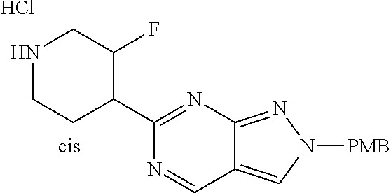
N1CCC(C2=NC3=NN([PMB])C=C3C=N2)C(F)C1.Cl
